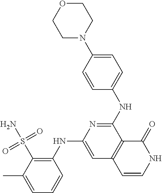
C1OCCN(C2=CC=C(NC3=NC(NC4=C(S(N)(=O)=O)C(C)=CC=C4)=CC4=C3C(=O)NC=C4)C=C2)C1
